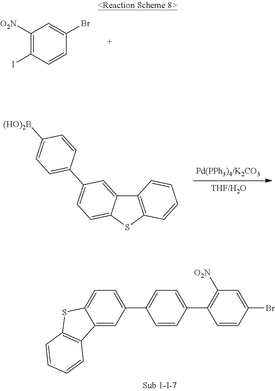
C1([O2N])=C(I)C=CC(Br)=C1.C12=C(SC3=CC=C(C4=CC=C([(HO)2B])C=C4)C=C13)C=CC=C2.C1=C2C(=CC(C3=CC=C(C4=C([O2N])C=C(Br)C=C4)C=C3)=C1)C1=C(S2)C=CC=C1
